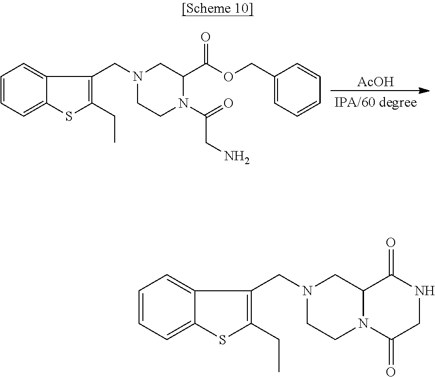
[AcOH].C1=CC=C2C(=C1)C(CN1CCN(C(=O)CN)C(C(OCC3=CC=CC=C3)=O)C1)=C(CC)S2.C1=CC=C2C(=C1)C(CN1CCN3C(C1)C(=O)NCC3=O)=C(CC)S2
